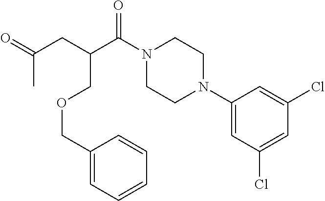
C1(N2CCN(C(C(CC(=O)C)COCC3=CC=CC=C3)=O)CC2)=CC(Cl)=CC(Cl)=C1
